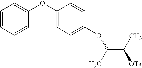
O(C1=CC=C(OC2=CC=CC=C2)C=C1)C(C)C(C)[OTs]
